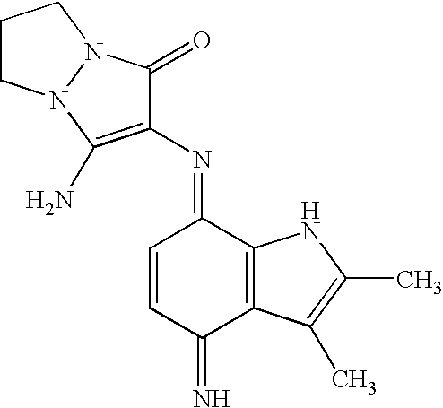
N(=C1C=CC(=N)C2=C1NC(C)=C2C)C1=C(N)N2N(C1=O)CCC2
